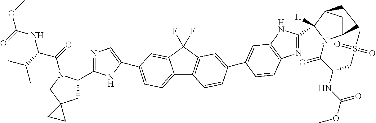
C12=CC=C(C3=CN=C(C4CC5(CN4C(C(NC(=O)OC)C(C)C)=O)CC5)N3)C=C1C(F)(F)C1=C2C=CC(C2=CC3=C(N=C(C4([H])C5CC(N4C(=O)C(CS(=O)(=O)C)NC(=O)OC)CC5)N3)C=C2)=C1
